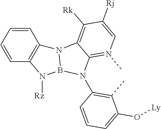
C12=N(C)C=C([Rj])C([Rk])=C1N1B(N2C2=C(C)C(O[Ly])=CC=C2)N([Rz])C2=C1C=CC=C2
